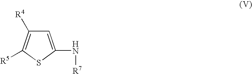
C1=C(N[R7])SC([R5])=C1[R4]
